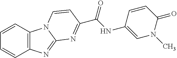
C12=C(C=CC=C1)N1C(=N2)N=C(C(NC2=CN(C)C(=O)C=C2)=O)C=C1
